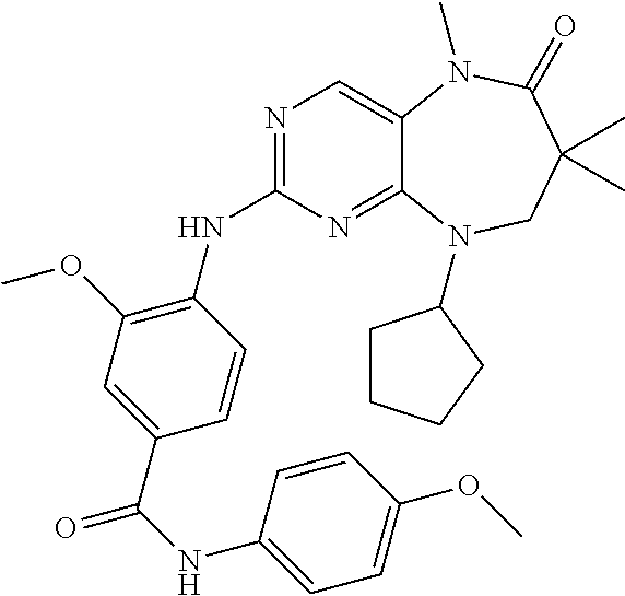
N1=C(NC2=C(OC)C=C(C(=O)NC3=CC=C(OC)C=C3)C=C2)N=C2C(=C1)N(C)C(=O)C(C)(C)CN2C1CCCC1
